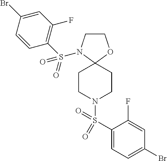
C1CN(S(C2=C(F)C=C(Br)C=C2)(=O)=O)C2(O1)CCN(S(C1=CC=C(Br)C=C1F)(=O)=O)CC2
